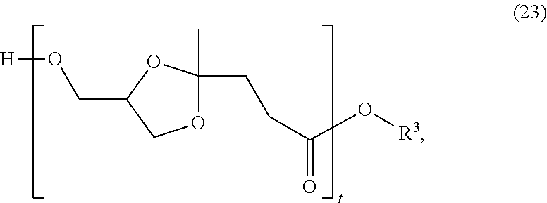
[H]OCC1COC(CCC(=O)O[R3])(C)O1
